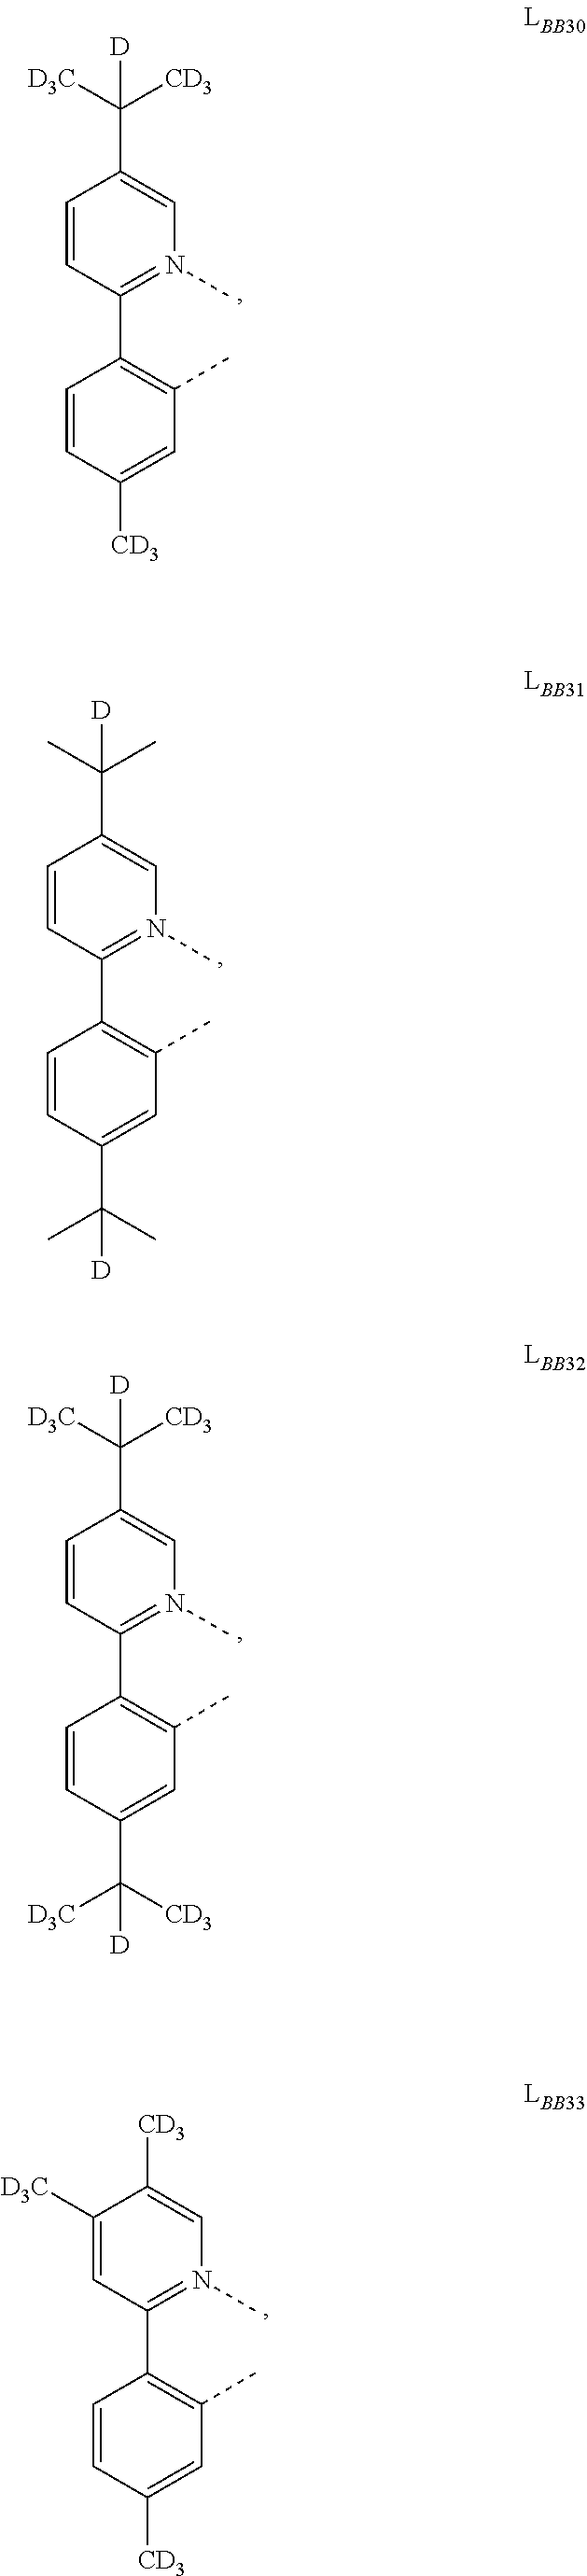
C1=CC(C2=C(C)C=C([CD3])C=C2)=N(C)C=C1C([D3C])([CD3])[D].C1=CC(C2=C(C)C=C(C(C)(C)[D])C=C2)=N(C)C=C1C(C)(C)[D].C1=CC(C2=C(C)C=C(C([CD3])([D3C])[D])C=C2)=N(C)C=C1C([D3C])([CD3])[D].C1([D3C])=CC(C2=C(C)C=C([CD3])C=C2)=N(C)C=C1[CD3]
